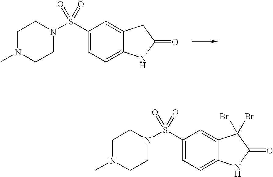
C1(S(N2CCN(C)CC2)(=O)=O)=CC=C2C(=C1)CC(=O)N2.C1(S(N2CCN(C)CC2)(=O)=O)=CC=C2C(=C1)C(Br)(Br)C(=O)N2
